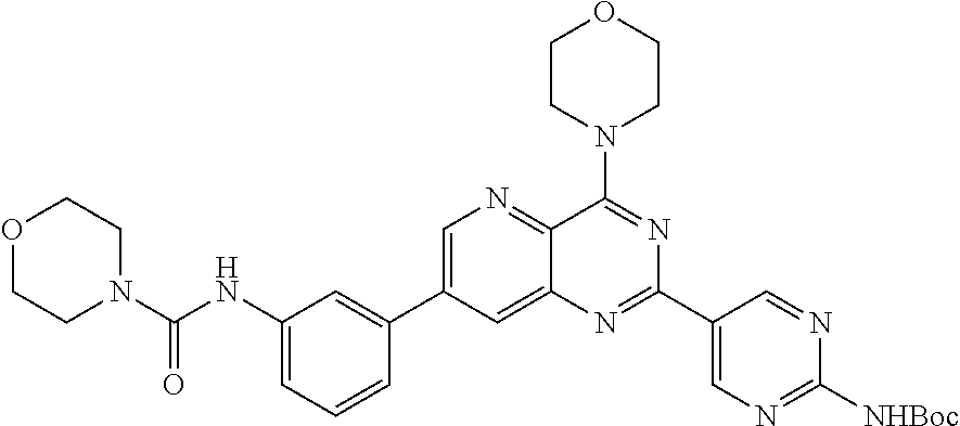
C1=C(C2=CC(NC(=O)N3CCOCC3)=CC=C2)C=C2C(=N1)C(N1CCOCC1)=NC(C1=CN=C([NHBoc])N=C1)=N2
